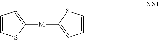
C1([M]C2=CC=CS2)=CC=CS1
